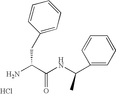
NC(C(NC(C1=CC=CC=C1)C)=O)CC1=CC=CC=C1.Cl
